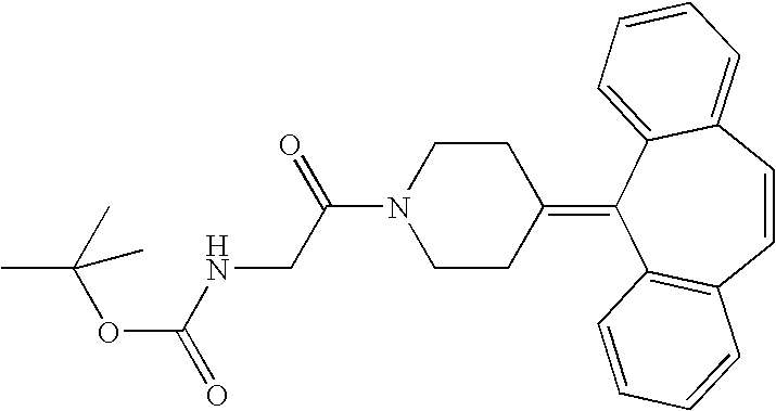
CC(C)(OC(=O)NCC(N1CCC(=C2C3=C(C=CC4=CC=CC=C24)C=CC=C3)CC1)=O)C
